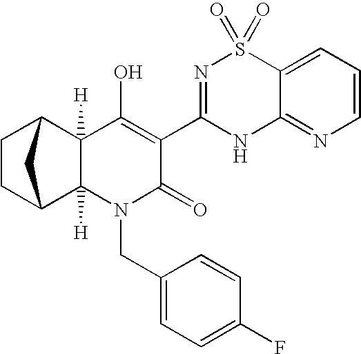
C12([H])C3CCC(C1([H])N(CC1=CC=C(F)C=C1)C(=O)C(C1=NS(=O)(=O)C4=CC=CN=C4N1)=C2O)C3
